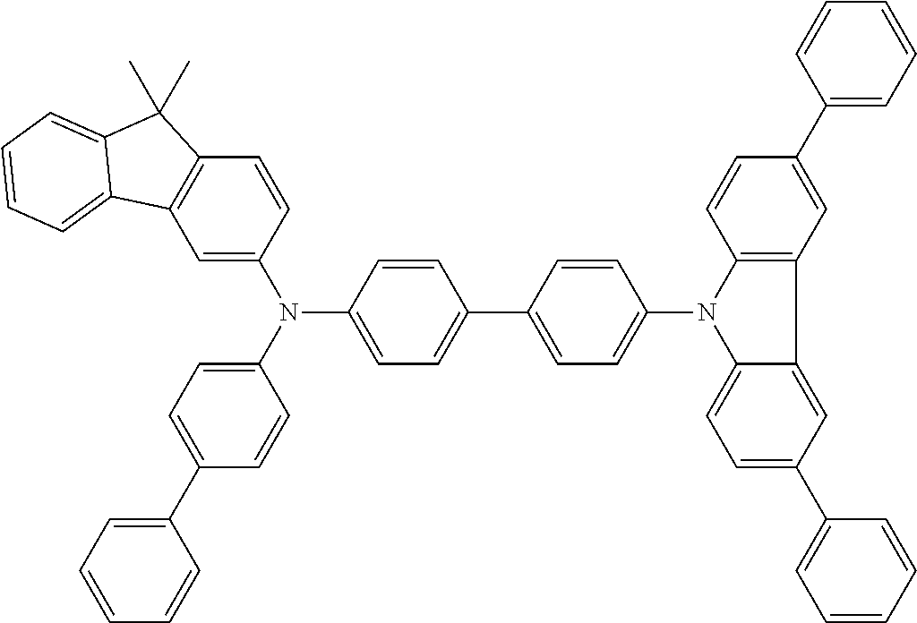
C1=C(N(C2=CC=C(C3=CC=C(N4C5=CC=C(C6=CC=CC=C6)C=C5C5=C4C=CC(C4=CC=CC=C4)=C5)C=C3)C=C2)C2=CC=C(C3=CC=CC=C3)C=C2)C=CC2=C1C1=CC=CC=C1C2(C)C
